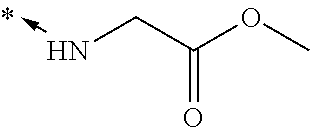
N(CC(OC)=O)->C
